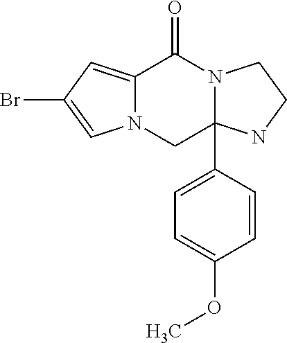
N12C(=CC(Br)=C1)C(=O)N1C(C3=CC=C(OC)C=C3)(C2)NCC1
